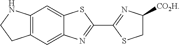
C12=C(C=C3C(=C1)SC(C1=NC([CO2H])CS1)=N3)CCN2
